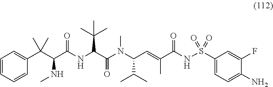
C1=CC=CC(C(C(C(NC(C(N(C(C=C(C(NS(C2=CC=C(N)C(F)=C2)(=O)=O)=O)C)C(C)C)C)=O)C(C)(C)C)=O)NC)(C)C)=C1
